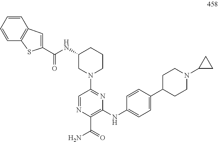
C1=NC(C(=O)N)=C(NC2=CC=C(C3CCN(C4CC4)CC3)C=C2)N=C1N1CCCC(NC(=O)C2=CC3=C(C=CC=C3)S2)C1
